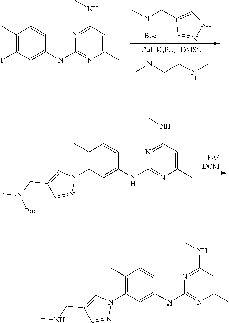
CNCCNC.CN(CC1=CNN=C1)[Boc].C1(C)=C(I)C=C(NC2=NC(C)=CC(NC)=N2)C=C1.C1(C)=C(N2C=C(CN(C)[Boc])C=N2)C=C(NC2=NC(C)=CC(NC)=N2)C=C1.C1(C)=C(N2C=C(CNC)C=N2)C=C(NC2=NC(C)=CC(NC)=N2)C=C1
